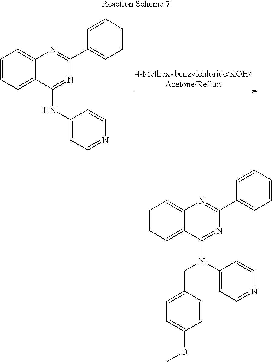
C1=CC=C2C(=C1)N=C(C1=CC=CC=C1)N=C2NC1=CC=NC=C1.C1=CC=C2C(=C1)N=C(C1=CC=CC=C1)N=C2N(C1=CC=NC=C1)CC1=CC=C(OC)C=C1
